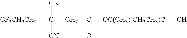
[CF3CH2CH2]C([CN])([CN])CC(=O)[OC(CH3)(CH2CH3)C]#C
